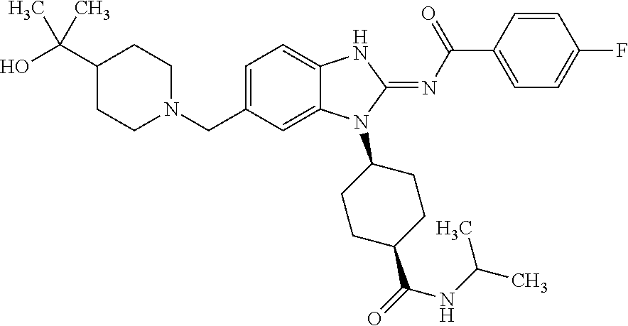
C(C1=CC=C2C(=C1)N(C1CCC(C(=O)NC(C)C)CC1)C(=NC(C1=CC=C(F)C=C1)=O)N2)N1CCC(C(O)(C)C)CC1
